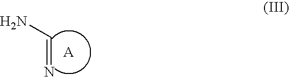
NC=N
